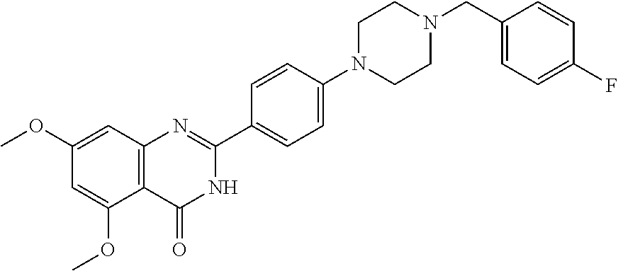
COC1=CC2=C(C(OC)=C1)C(=O)NC(C1=CC=C(N3CCN(CC4=CC=C(F)C=C4)CC3)C=C1)=N2
